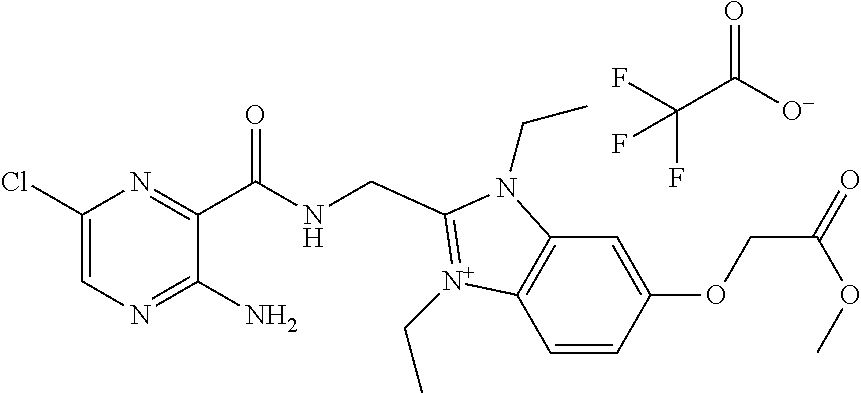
C(C1=[N+](CC)C2=C(C=C(OCC(OC)=O)C=C2)N1CC)NC(C1=NC(Cl)=CN=C1N)=O.C(C([O-])=O)(F)(F)F
